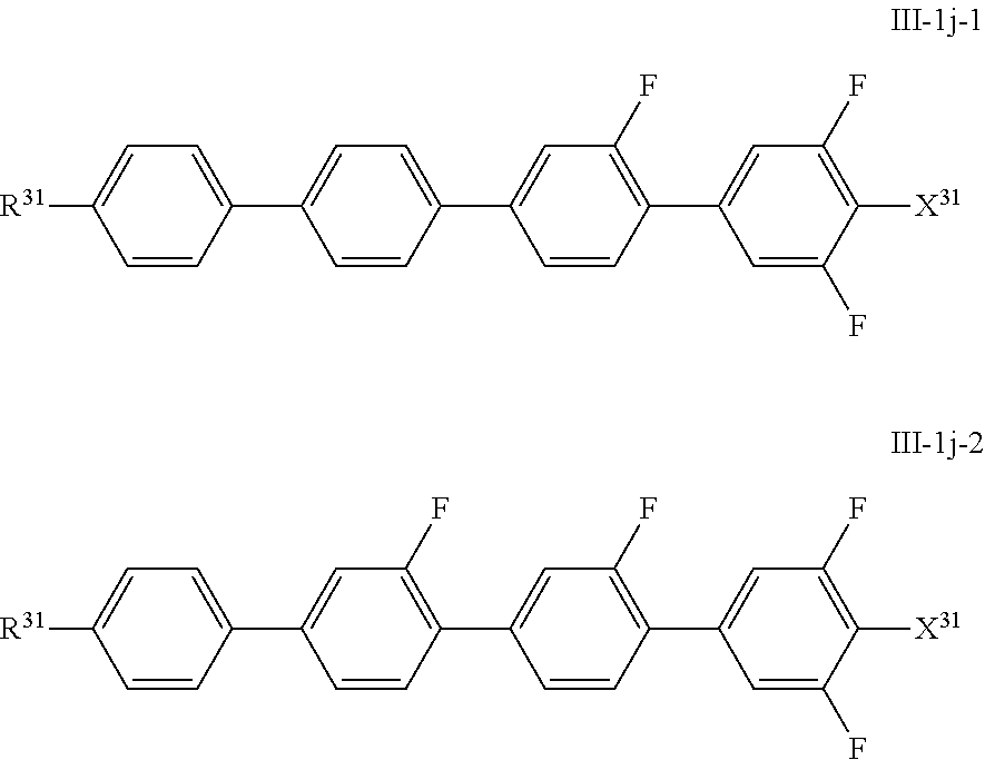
[R31]C1=CC=C(C2=CC=C(C3=CC(F)=C(C4=CC(F)=C([X31])C(F)=C4)C=C3)C=C2)C=C1.[R31]C1=CC=C(C2=CC(F)=C(C3=CC(F)=C(C4=CC(F)=C([X31])C(F)=C4)C=C3)C=C2)C=C1
